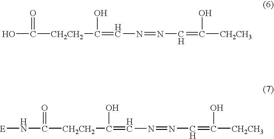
OC([CH2CH2]C(=CN=NC=C(O)[CH2CH3])O)=O.[E]NC([CH2CH2]C(=CN=NC=C([CH2CH3])O)O)=O
